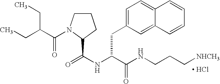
[ HCl].C1CN(C(C(CC)CC)=O)C(C(NC(C(NCCC[NHCH3])=O)CC2=CC=C3C(=C2)C=CC=C3)=O)C1
